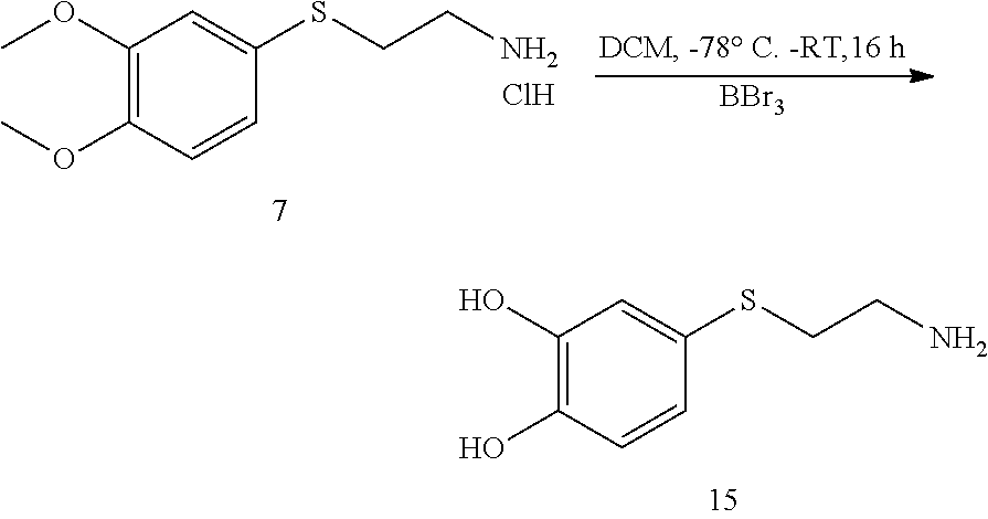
C1(O)=C(O)C=CC(SCCN)=C1.C1(OC)=C(OC)C=CC(SCCN)=C1.Cl.[BBr3]
